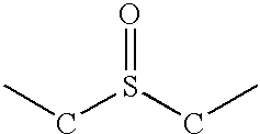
O=S(CC)CC
